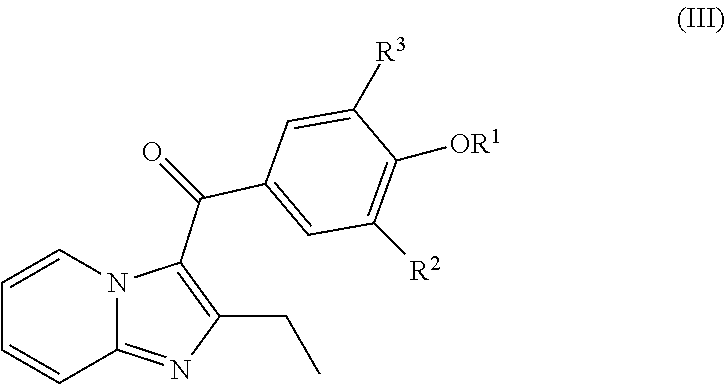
C12=NC(CC)=C(C(C3=CC([R2])=C([OR1])C([R3])=C3)=O)N1C=CC=C2
